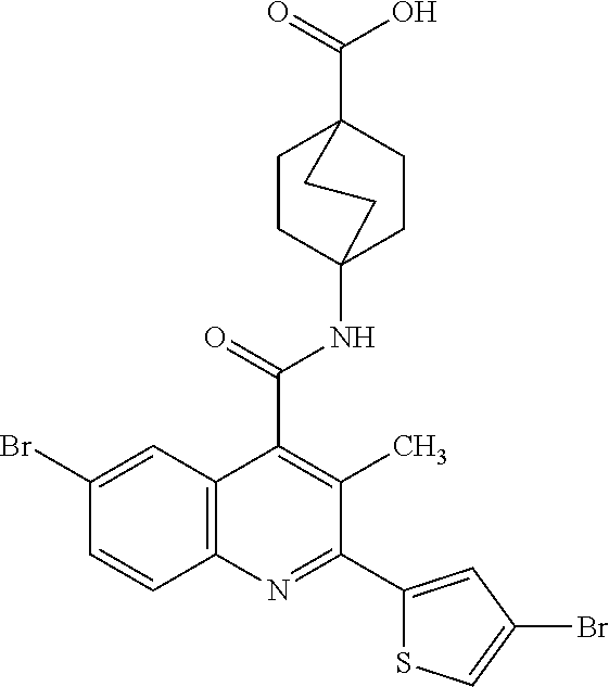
C1CC2(NC(C3=C(C)C(C4=CC(Br)=CS4)=NC4=C3C=C(Br)C=C4)=O)CCC1(C(=O)O)CC2
